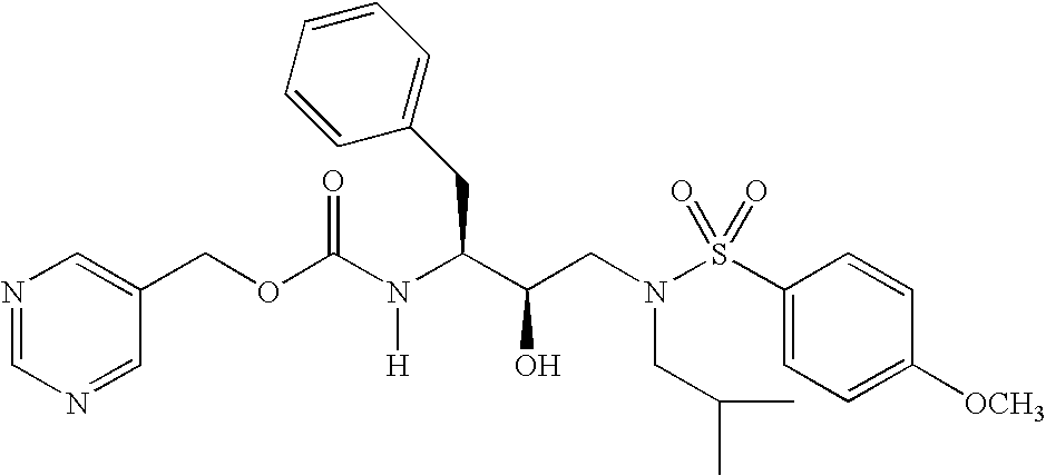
C(OC(N(C(C(CN(S(C1=CC=C([OCH3])C=C1)(=O)=O)CC(C)C)O)CC1=CC=CC=C1)[H])=O)C1=CN=CN=C1
